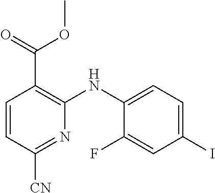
C1=CC([CN])=NC(NC2=CC=C(I)C=C2F)=C1C(OC)=O
